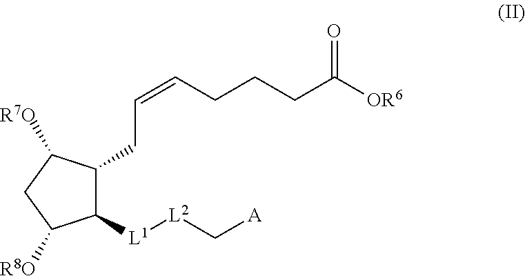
C1([L1][L2]C[A])C(CC=CCCCC([OR6])=O)C([R7O])CC1[R8O]
